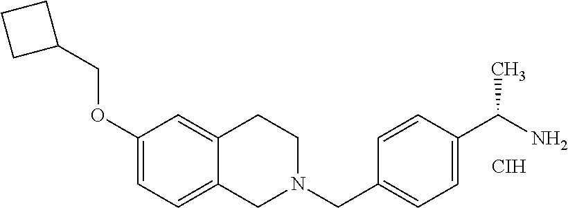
C1(COC2=CC=C3C(=C2)CCN(CC2=CC=C(C(N)C)C=C2)C3)CCC1.[CIH]
